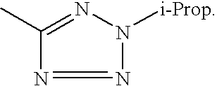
N1=NC(C)=NN1[i-Prop]
